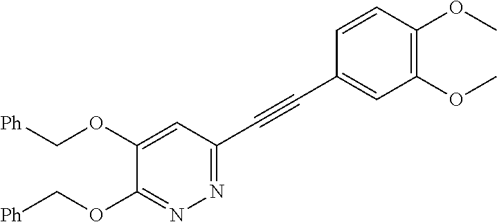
N1=C(C#CC2=CC(OC)=C(OC)C=C2)C=C(OC[Ph])C(OC[Ph])=N1
